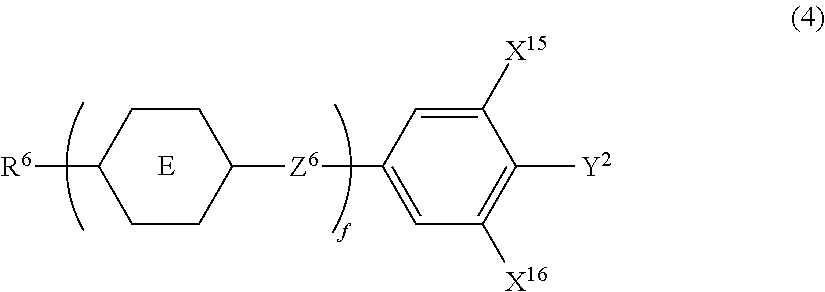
C1CC([Z6]C2=CC([X16])=C([Y2])C([X15])=C2)CCC1[R6].[E]
